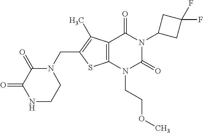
C12=C(N(CCOC)C(=O)N(C3CC(F)(F)C3)C1=O)SC(CN1C(=O)C(=O)NCC1)=C2C
